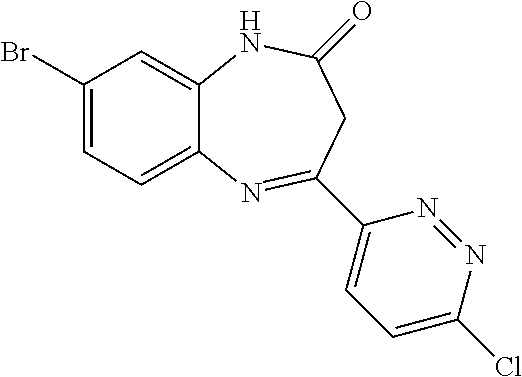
C1(Br)=CC=C2C(=C1)NC(=O)CC(C1=CC=C(Cl)N=N1)=N2
